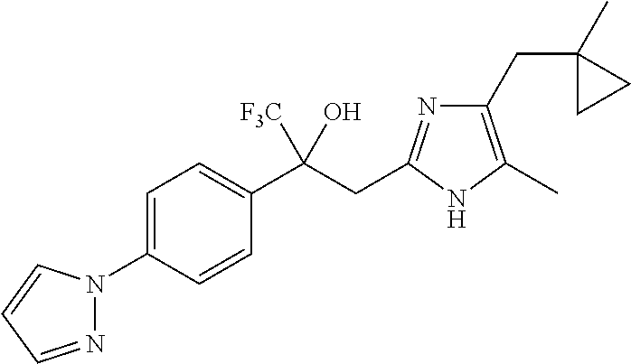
C1=C(N2N=CC=C2)C=CC(C(CC2=NC(CC3(C)CC3)=C(C)N2)([F3C])O)=C1
